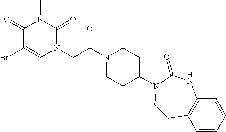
BrC1=CN(CC(N2CCC(N3C(=O)NC4=C(C=CC=C4)CC3)CC2)=O)C(=O)N(C)C1=O
